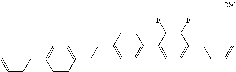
C=CCCC1=CC=C(CCC2=CC=C(C3=CC=C(CCC=C)C(F)=C3F)C=C2)C=C1
